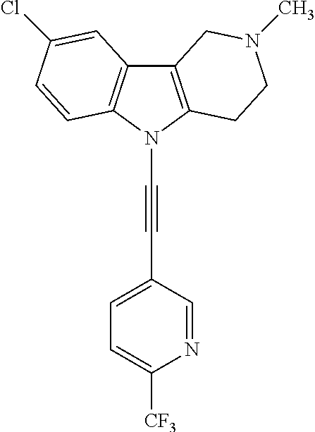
C12=C(N(C#CC3=CC=C([CF3])N=C3)C3=C1C=C(Cl)C=C3)CCN(C)C2
